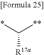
C([R17a])(*)[**]
